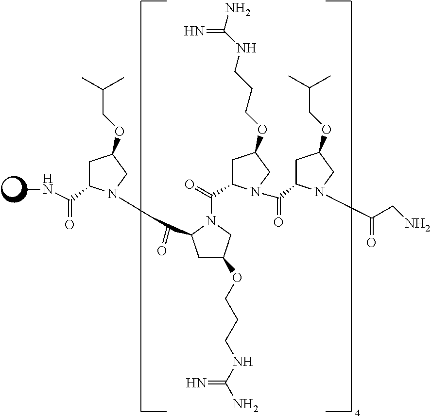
C(C1CC(OCCCNC(N)=N)CN1C(=O)C1CC(OCCCNC(N)=N)CN1C(C1CC(OCC(C)C)CN1C(CN)=O)=O)(=O)N1C(C(=O)NC)CC(OCC(C)C)C1
